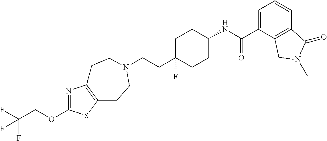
C(CC1(F)CCC(NC(C2=CC=CC3=C2CN(C)C3=O)=O)CC1)N1CCC2=C(N=C(OCC(F)(F)F)S2)CC1
